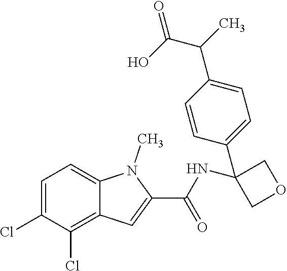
C1=C(Cl)C(Cl)=C2C(=C1)N(C)C(C(=O)NC1(C3=CC=C(C(C)C(O)=O)C=C3)COC1)=C2
